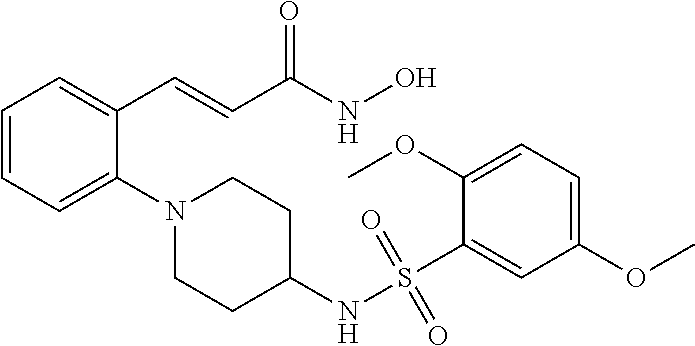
C1=CC=C(N2CCC(NS(=O)(=O)C3=CC(OC)=CC=C3OC)CC2)C(C=CC(NO)=O)=C1
